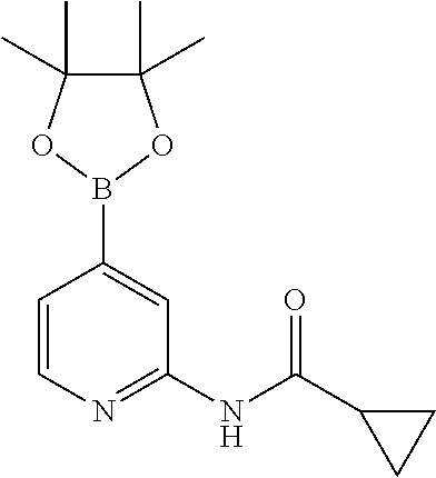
C(NC1=NC=CC(B2OC(C)(C)C(C)(C)O2)=C1)(C1CC1)=O
